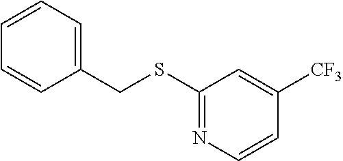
C1(CSC2=NC=CC([CF3])=C2)=CC=CC=C1
